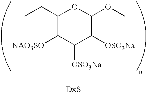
C1(CC)C([NAO3SO])C([OSO3Na])C([OSO3Na])C(OC)O1
